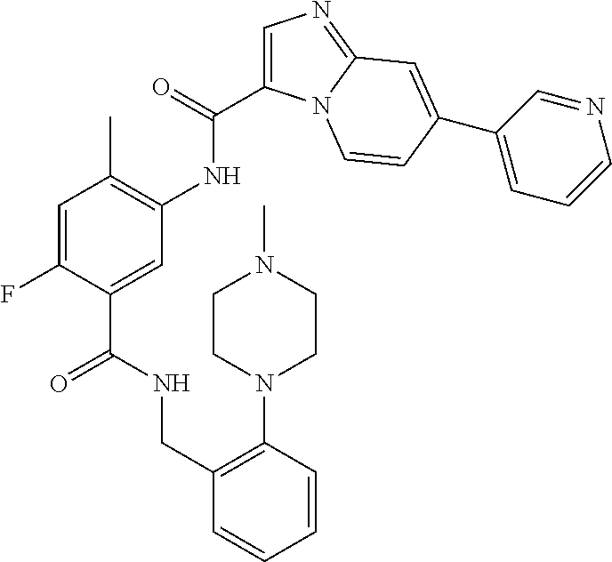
C1=C(F)C(C(=O)NCC2=C(N3CCN(C)CC3)C=CC=C2)=CC(NC(=O)C2=CN=C3N2C=CC(C2=CC=CN=C2)=C3)=C1C
